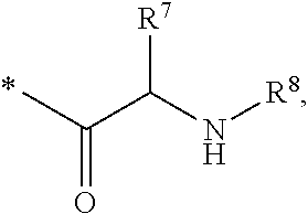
CC(C(N[R8])[R7])=O
